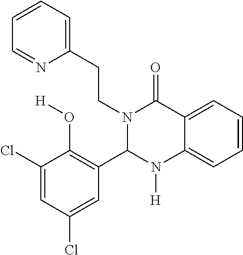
N1(CCC2=CC=CC=N2)C(C2=C(O[H])C(Cl)=CC(Cl)=C2)N([H])C2=CC=CC=C2C1=O
